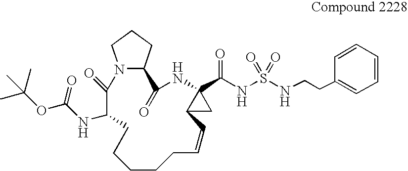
CC(OC(=O)NC1C(=O)N2C(CCC2)C(=O)NC2(C(NS(NCCC3=CC=CC=C3)(=O)=O)=O)C(C2)C=CCCCCC1)(C)C
